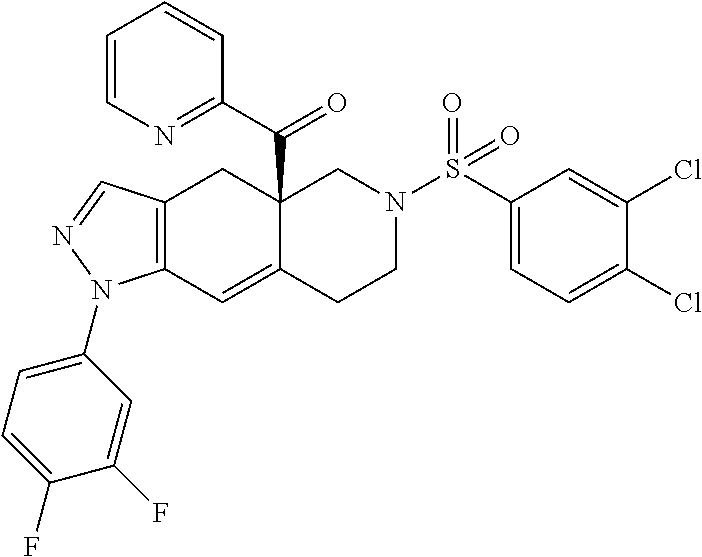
C12=C(C=C3C(C(C4=NC=CC=C4)=O)(C1)CN(S(C1=CC=C(Cl)C(Cl)=C1)(=O)=O)CC3)N(C1=CC=C(F)C(F)=C1)N=C2
